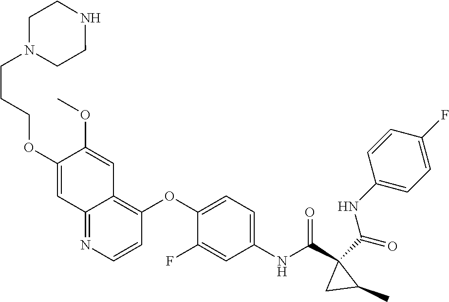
O=C(C1(C(NC2=CC=C(OC3=C4C(=NC=C3)C=C(OCCCN3CCNCC3)C(OC)=C4)C(F)=C2)=O)C(C)C1)NC1=CC=C(F)C=C1
